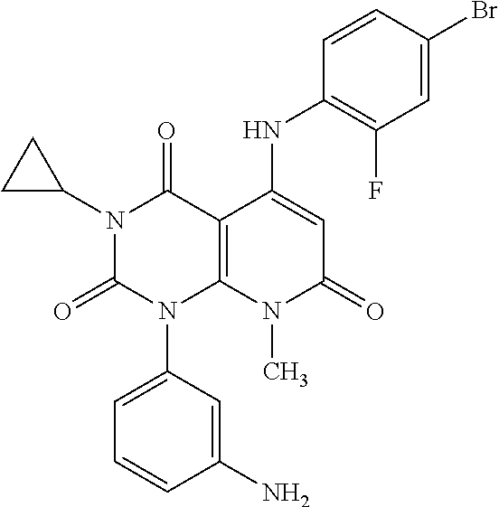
C1(NC2=CC(=O)N(C)C3=C2C(=O)N(C2CC2)C(=O)N3C2=CC=CC(N)=C2)=C(F)C=C(Br)C=C1
